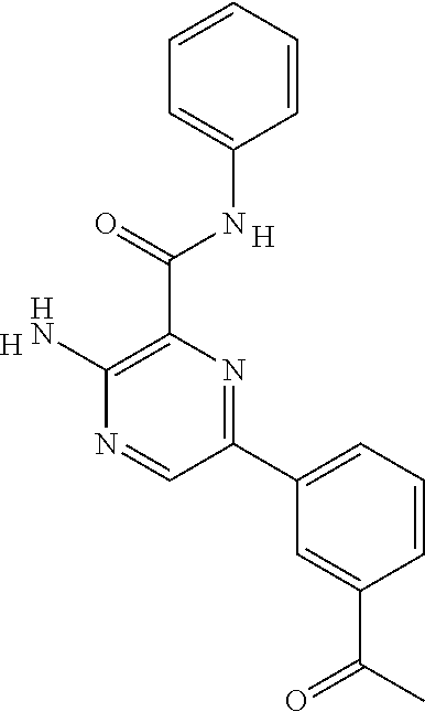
C1=CC=CC=C1NC(C1=C(N)N=CC(C2=CC=CC(C(C)=O)=C2)=N1)=O.[H].[H]
